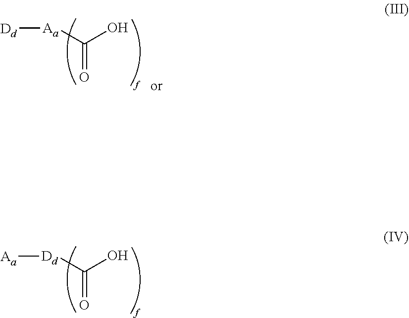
[Dd](C(O)=O)[Aa].[Aa](C(O)=O)[Dd]
